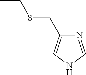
CCSCC1=CNC=N1
